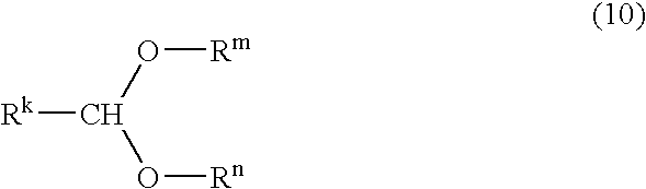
C(O[Rn])(O[Rm])[Rk]
